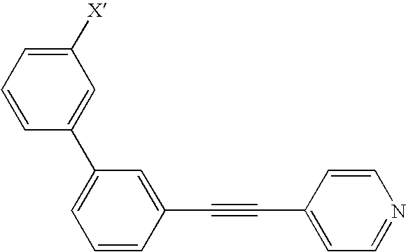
C1([X])=CC=CC(C2=CC=CC(C#CC3=CC=NC=C3)=C2)=C1
